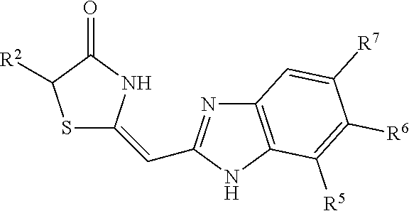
C12=C(NC(C=C3SC([R2])C(=O)N3)=N1)C([R5])=C([R6])C([R7])=C2
